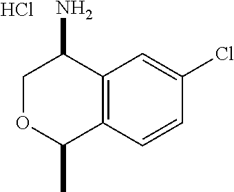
C1OC(C)C2=C(C1N)C=C(Cl)C=C2.Cl
